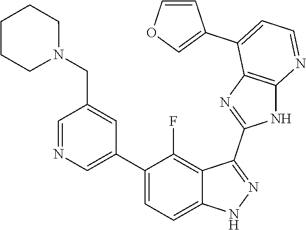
C1=NC=C(C2=CC=C3C(=C2F)C(C2=NC4=C(N2)N=CC=C4C2=COC=C2)=NN3)C=C1CN1CCCCC1
